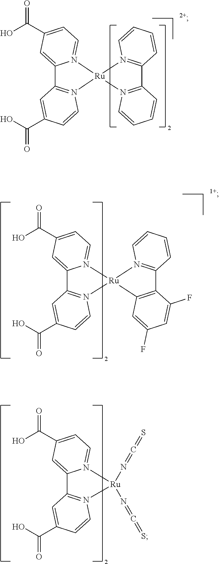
C12=CC(C(O)=O)=CC=N1[Ru]1(N3=C2C=C(C(O)=O)C=C3)N2=C(C3=N1C=CC=C3)C=CC=C2.C12=CC(C(O)=O)=CC=N1[Ru]1(N3=C2C=C(C(O)=O)C=C3)C2=C(C3=N1C=CC=C3)C(F)=CC(F)=C2.C12=CC(C(O)=O)=CC=N1[Ru](N=C=S)(N=C=S)N1=C2C=C(C(O)=O)C=C1
